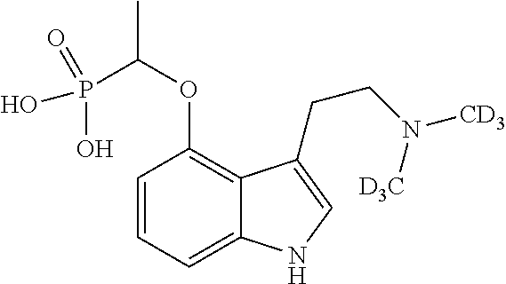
C1=CC=C2C(=C1OC(P(O)(=O)O)C)C(CCN([D3C])[CD3])=CN2
